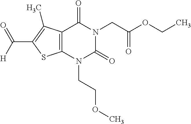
C12=C(N(CCOC)C(=O)N(CC(OCC)=O)C1=O)SC(C([H])=O)=C2C
